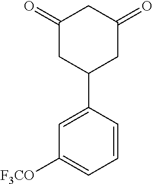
C1(=O)CC(C2=CC([F3CO])=CC=C2)CC(=O)C1
